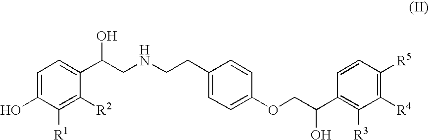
C1=C(O)C([R1])=C([R2])C(C(CNCCC2=CC=C(OCC(C3=C([R3])C([R4])=C([R5])C=C3)O)C=C2)O)=C1
